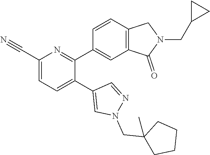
C1(C#N)=CC=C(C2=CN(CC3(C)CCCC3)N=C2)C(C2=CC3=C(C=C2)CN(CC2CC2)C3=O)=N1
